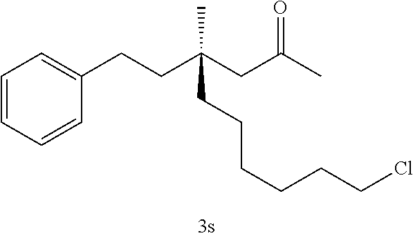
C1=CC=CC(CCC(CC(C)=O)(CCCCCCCl)C)=C1
